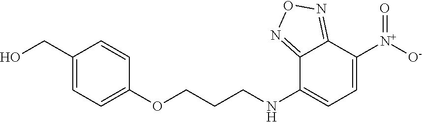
C1(CO)=CC=C(OCCCNC2=CC=C([N+](=O)[O-])C3=NON=C23)C=C1
